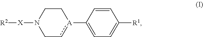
C1c[A](C2=CC=C([R1])C=C2)CCN1[X][R2]
